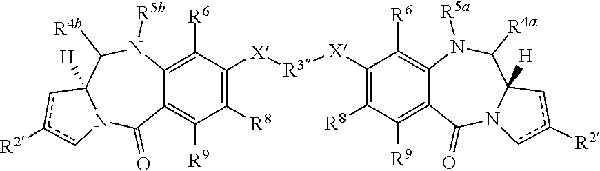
C12=C([R6])C([X][R3][X]C3=C([R8])C([R9])=C4C(=C3[R6])N([R5a])C([R4a])C3([H])N(C4=O)cc([R2])c3)=C([R8])C([R9])=C1C(=O)N1C([H])(C([R4b])N2[R5b])cc([R2])c1
